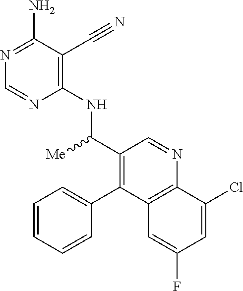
C1(NC([Me])C2=C(C3=CC=CC=C3)C3=C(N=C2)C(Cl)=CC(F)=C3)=C(C#N)C(N)=NC=N1
